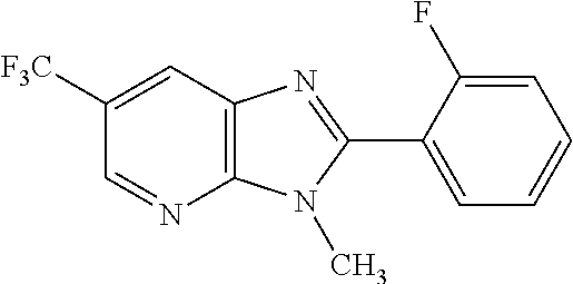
C1([F3C])=CC2=C(N=C1)N(C)C(C1=CC=CC=C1F)=N2
